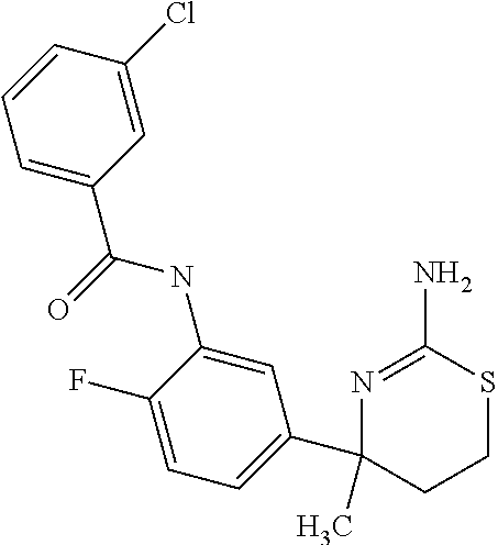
N(C1=CC(C2(C)N=C(N)SCC2)=CC=C1F)C(=O)C1=CC=CC(Cl)=C1
